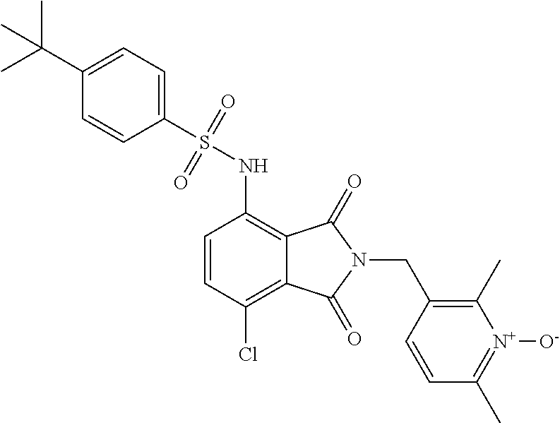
C1=CC(Cl)=C2C(=C1NS(C1=CC=C(C(C)(C)C)C=C1)(=O)=O)C(=O)N(CC1=C(C)[N+]([O-])=C(C)C=C1)C2=O
